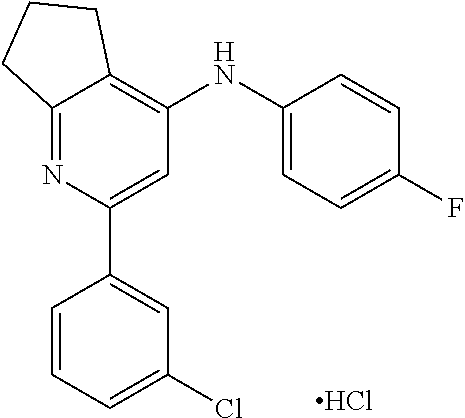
C12=NC(C3=CC(Cl)=CC=C3)=CC(NC3=CC=C(F)C=C3)=C1CCC2.Cl
